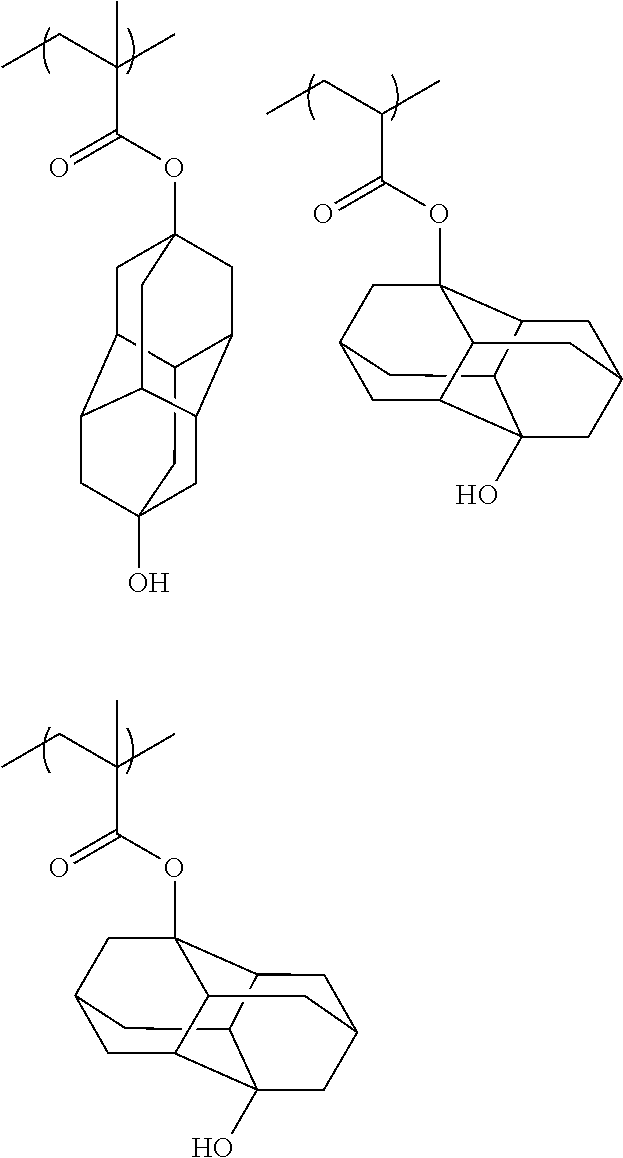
CCC(C(=O)OC12CC3CC4C5(O)CC(CC1C5C3)CC24)(C)C.CCC(C(=O)OC12CC3C4C(C1)C1CC(O)(CC3C1C2)C4)(C)C.CCC(C(=O)OC12CC3CC4C5(O)CC(CC1C5C3)CC24)C
